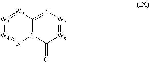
[W3]1=[W2]C2=N[W7]=[W6]C(=O)N2N=[W4]1
